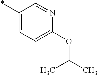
*C1=CC=C(OC(C)C)N=C1
